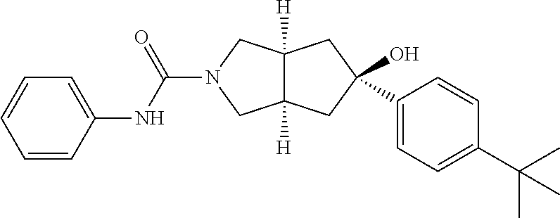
C12([H])C([H])(CC(O)(C3=CC=C(C(C)(C)C)C=C3)C1)CN(C(NC1=CC=CC=C1)=O)C2
